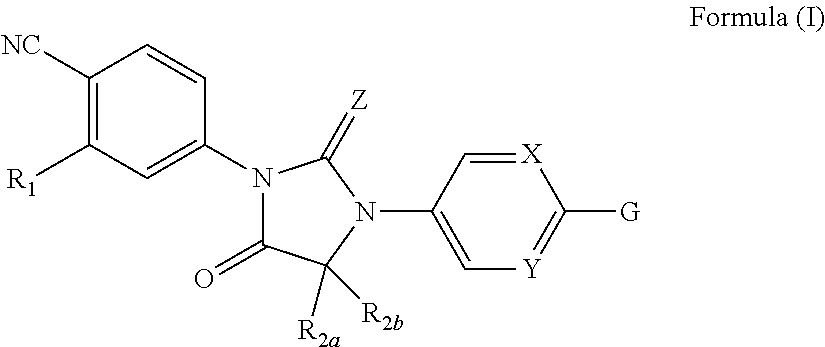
C1=C(N2C(=O)C([R2a])([R2b])N(C3=C[Y]=C([G])[X]=C3)C2=[Z])C=CC([NC])=C1[R1]
